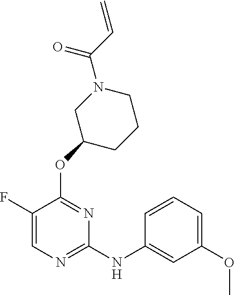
C1=C(F)C(OC2CCCN(C(C=C)=O)C2)=NC(NC2=CC(OC)=CC=C2)=N1
